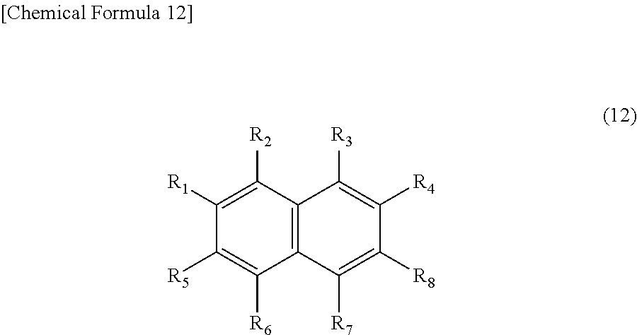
C1([R2])=C([R1])C([R5])=C([R6])C2=C1C([R3])=C([R4])C([R8])=C2[R7]
